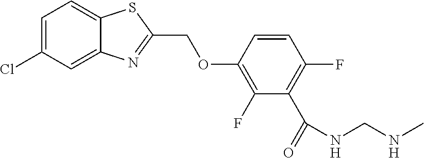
C1=C(Cl)C=C2C(=C1)SC(COC1=C(F)C(C(=O)NCNC)=C(F)C=C1)=N2
